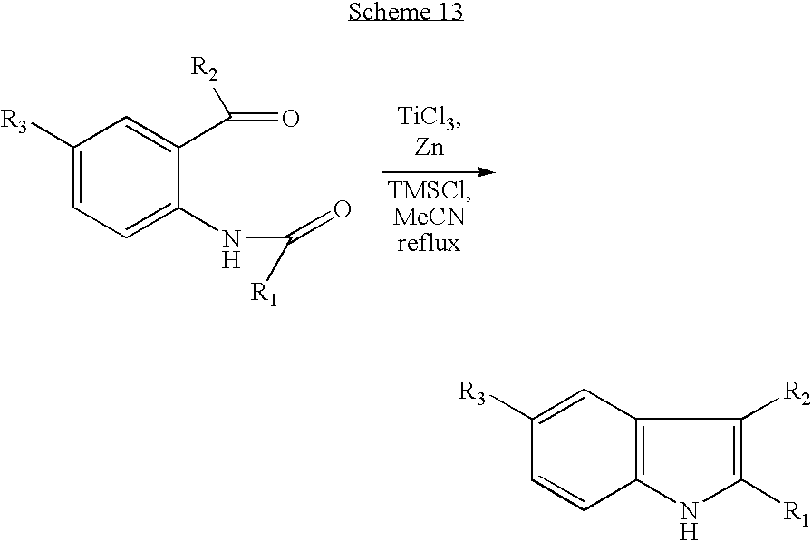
C1([R3])=CC=C(NC(=O)[R1])C(C(=O)[R2])=C1.C1([R3])=CC2=C(C=C1)NC([R1])=C2[R2]
